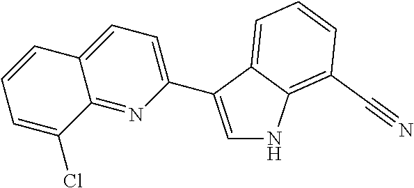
C1(C2=CNC3=C(C#N)C=CC=C32)=CC=C2C(=N1)C(Cl)=CC=C2
